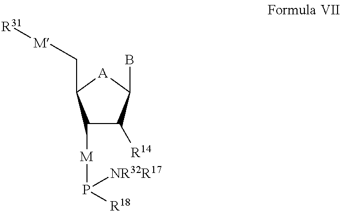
C1([M]P([NR32R17])[R18])C([R14])C(B)[A]C1C[M][R31]
